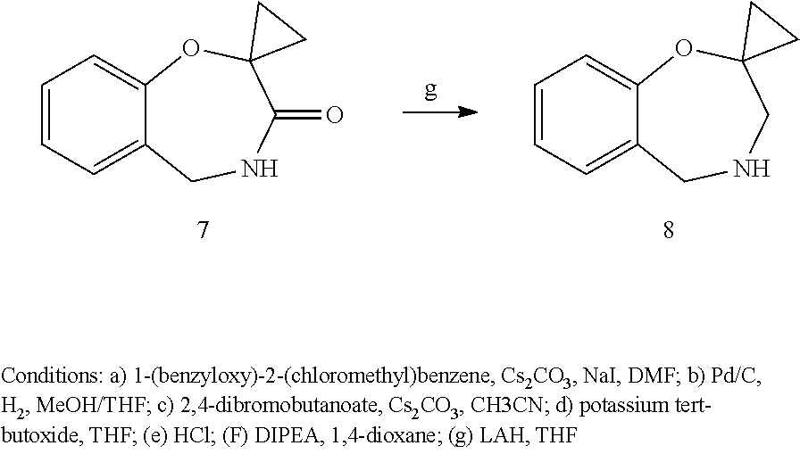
C1=CC=C2C(=C1)OC1(C(=O)NC2)CC1.C1=CC=C2C(=C1)OC1(CNC2)CC1
